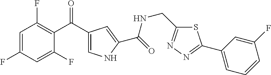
C1=C(F)C=C(F)C(C(C2=CNC(C(=O)NCC3=NN=C(C4=CC=CC(F)=C4)S3)=C2)=O)=C1F
